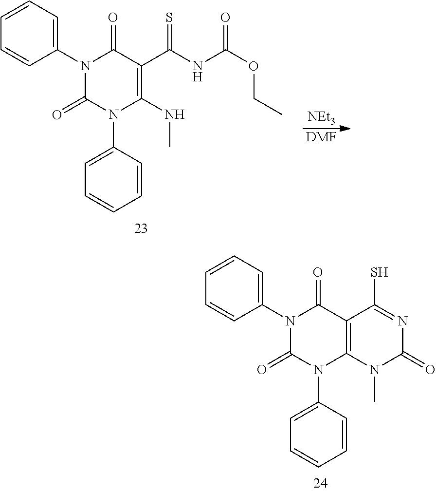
C1(N2C(=O)N(C3=CC=CC=C3)C(NC)=C(C(NC(OCC)=O)=S)C2=O)=CC=CC=C1.[NEt3].[DMF].C1(N2C(=O)N(C3=CC=CC=C3)C3=C(C2=O)C(S)=NC(=O)N3C)=CC=CC=C1
